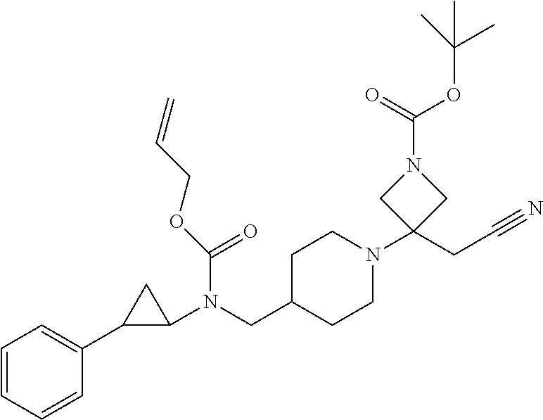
C1=CC=CC(C2C(N(CC3CCN(C4(CC#N)CN(C(=O)OC(C)(C)C)C4)CC3)C(=O)OCC=C)C2)=C1
